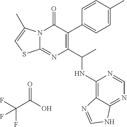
N12C(=NC(C(NC3=C4C(=NC=N3)NC=N4)C)=C(C3=CC=C(C)C=C3)C1=O)SC=C2C.C(O)(C(F)(F)F)=O
